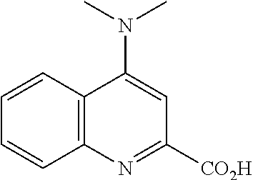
C12=C(C=CC=C1)C(N(C)C)=CC([CO2H])=N2
